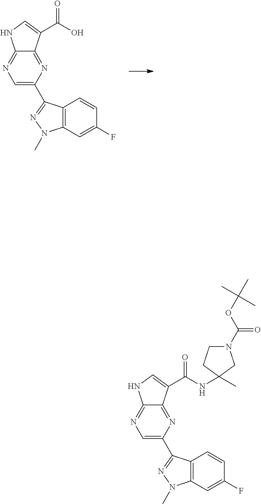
C1=C(C2=NN(C)C3=C2C=CC(F)=C3)N=C2C(=N1)NC=C2C(NC1(C)CN(C(OC(C)(C)C)=O)CC1)=O.C1=C(C2=NN(C)C3=C2C=CC(F)=C3)N=C2C(=N1)NC=C2C(O)=O
